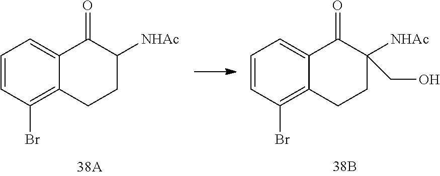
C1=CC(Br)=C2C(=C1)C(=O)C([NHAc])CC2.C1=CC(Br)=C2C(=C1)C(=O)C([NHAc])(CO)CC2
